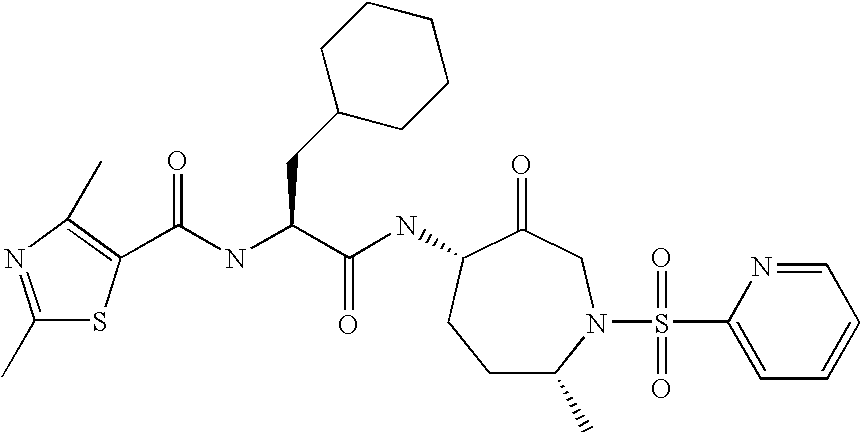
C1C(C)N(S(C2=CC=CC=N2)(=O)=O)CC(=O)C(NC(C(CC2CCCCC2)NC(=O)C2=C(C)N=C(C)S2)=O)C1
